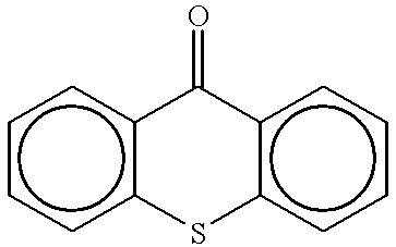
c1ccc2c(c1)C(=O)c1c(cccc1)S2
